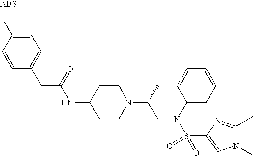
C1=C(F)C=CC(CC(NC2CCN(C(C)CN(S(=O)(=O)C3=CN(C)C(C)=N3)C3=CC=CC=C3)CC2)=O)=C1
